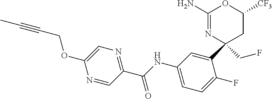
C1(N)=NC(C2=CC(NC(C3=NC=C(OCC#CC)N=C3)=O)=CC=C2F)(CF)CC([CF3])O1
